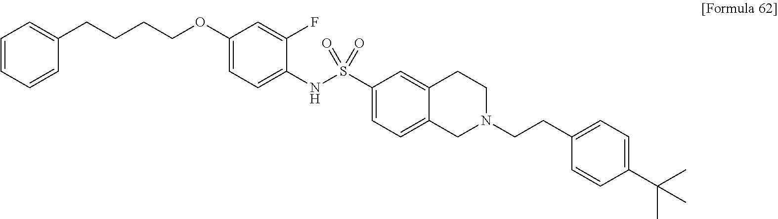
C1(OCCCCC2=CC=CC=C2)=CC=C(NS(C2=CC=C3C(=C2)CCN(CCC2=CC=C(C(C)(C)C)C=C2)C3)(=O)=O)C(F)=C1
